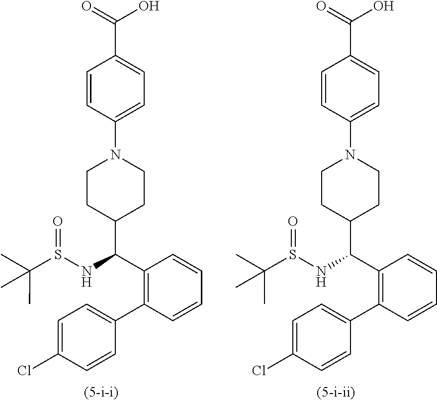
C1=C(Cl)C=CC(C2=C(C(NS(=O)C(C)(C)C)C3CCN(C4=CC=C(C(=O)O)C=C4)CC3)C=CC=C2)=C1.C1=C(Cl)C=CC(C2=C(C(NS(=O)C(C)(C)C)C3CCN(C4=CC=C(C(=O)O)C=C4)CC3)C=CC=C2)=C1
